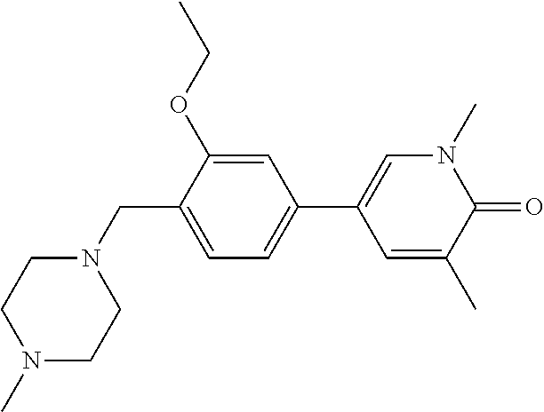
C1=C(C)C(=O)N(C)C=C1C1=CC=C(CN2CCN(C)CC2)C(OCC)=C1
